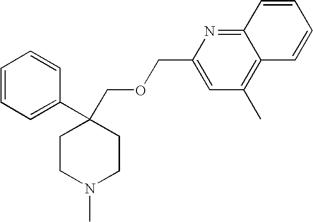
C1=CC=C(C2(COCC3=CC(C)=C4C(=N3)C=CC=C4)CCN(C)CC2)C=C1
